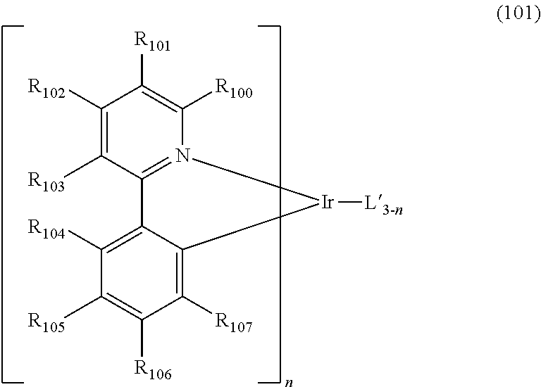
C1([R102])=C([R103])C2=N(C([R100])=C1[R101])[Ir]([L3-n])C1=C([R107])C([R106])=C([R105])C([R104])=C21
